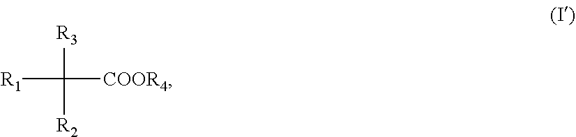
C([COOR4])([R3])([R1])[R2]
